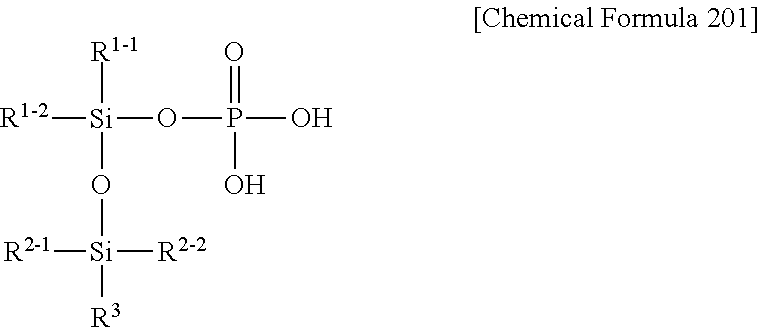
[R1-2][Si]([R1-1])(O[Si]([R2-1])([R2-2])[R3])OP(O)(O)=O
